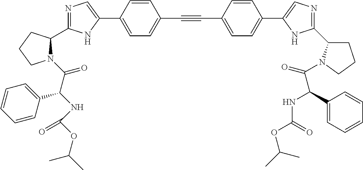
N1=C(C2N(C(C(NC(OC(C)C)=O)C3=CC=CC=C3)=O)CCC2)NC(C2=CC=C(C#CC3=CC=C(C4=CN=C(C5CCCN5C(=O)C(C5=CC=CC=C5)NC(OC(C)C)=O)N4)C=C3)C=C2)=C1
